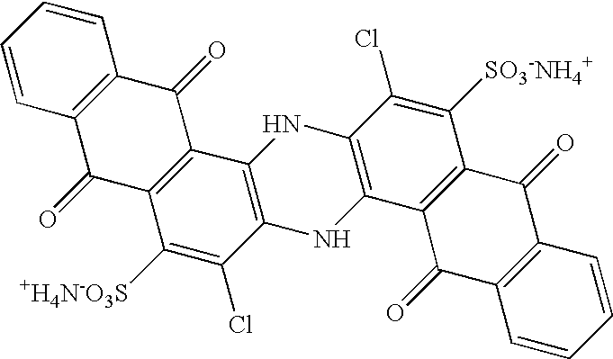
C1=CC=CC2=C1C(=O)C1=C(C2=O)C([+H4N-O3S])=C(Cl)C2=C1NC1=C(N2)C2=C(C([SO3-NH4+])=C1Cl)C(=O)C1=C(C2=O)C=CC=C1
